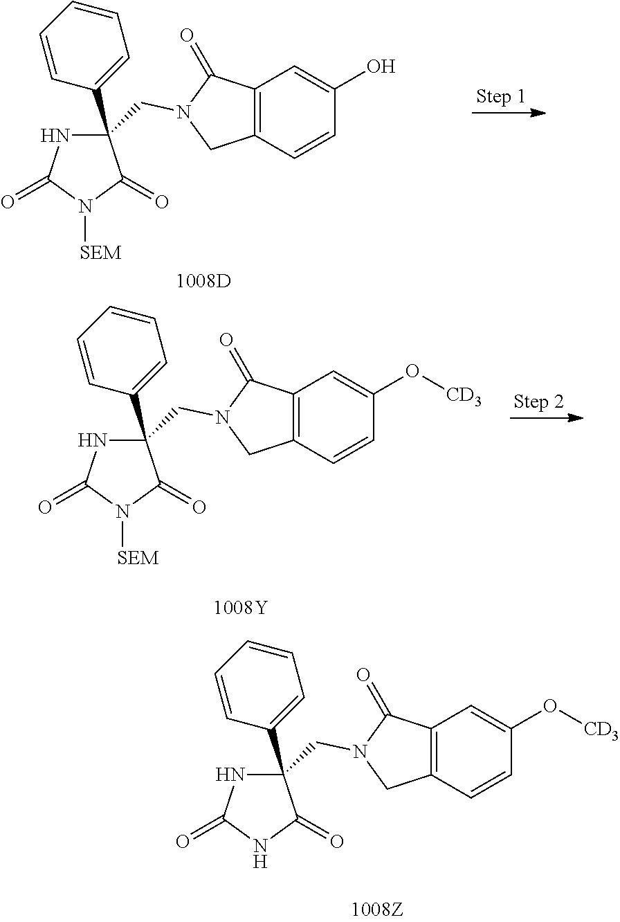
C1(C2(CN3CC4=C(C3=O)C=C(O[CD3])C=C4)NC(=O)NC2=O)=CC=CC=C1.C1(C2(CN3CC4=C(C3=O)C=C(O)C=C4)NC(=O)N([SEM])C2=O)=CC=CC=C1.C1(C2(CN3CC4=C(C3=O)C=C(O[CD3])C=C4)NC(=O)N([SEM])C2=O)=CC=CC=C1
